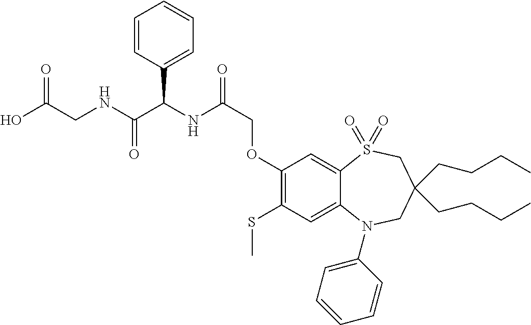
C1(OCC(NC(C(NCC(O)=O)=O)C2=CC=CC=C2)=O)=C(SC)C=C2C(=C1)S(=O)(=O)CC(CCCC)(CCCC)CN2C1=CC=CC=C1
